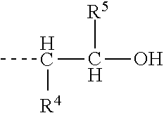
CC([R4])C([R5])O
